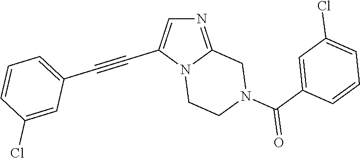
N12CCN(C(C3=CC(Cl)=CC=C3)=O)CC1=NC=C2C#CC1=CC=CC(Cl)=C1
